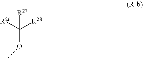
C(OC)([R28])([R26])[R27]
